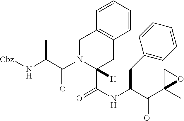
[Cbz]NC(C)C(N1C(C(NC(C(C2(C)OC2)=O)CC2=CC=CC=C2)=O)([H])CC2=C(C1)C=CC=C2)=O
